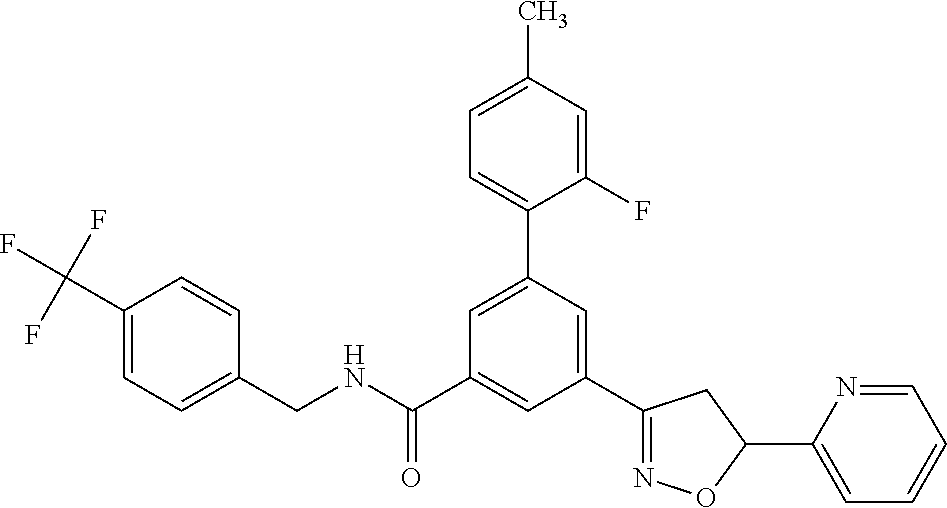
C1(CNC(C2=CC(C3=NOC(C4=CC=CC=N4)C3)=CC(C3=CC=C(C)C=C3F)=C2)=O)=CC=C(C(F)(F)F)C=C1
